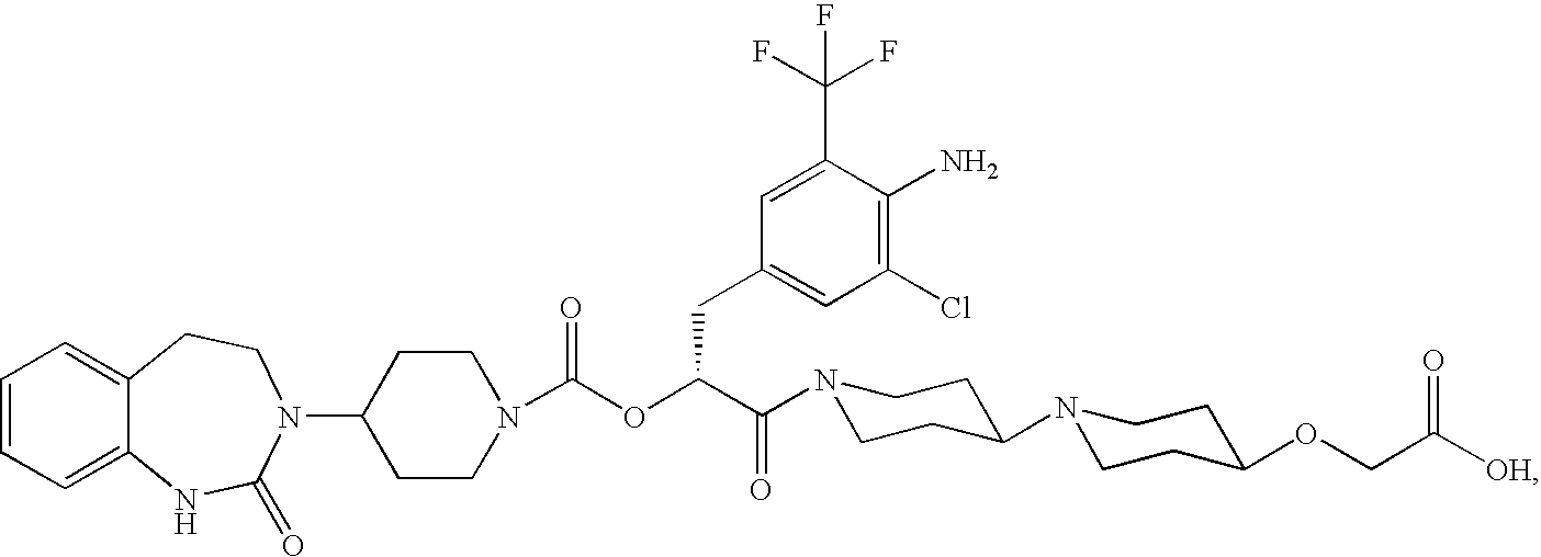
C1=CC=C2C(=C1)CCN(C1CCN(C(OC(C(=O)N3CCC(N4CCC(OCC([OH])=O)CC4)CC3)CC3=CC(Cl)=C(N)C(C(F)(F)F)=C3)=O)CC1)C(=O)N2
